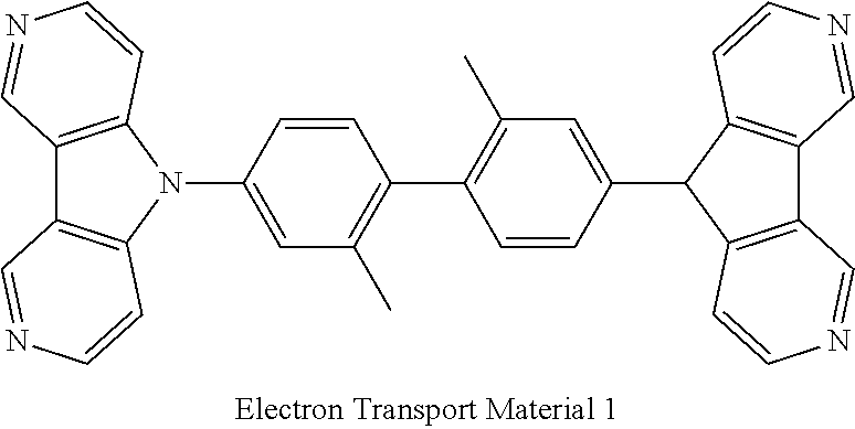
C12=C(N(C3=CC(C)=C(C4=C(C)C=C(C5C6=C(C7=C5C=CN=C7)C=NC=C6)C=C4)C=C3)C3=C1C=NC=C3)C=CN=C2
